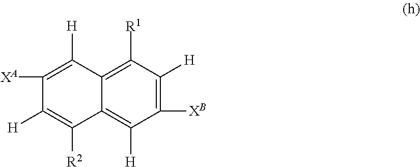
C1([XB])=C([H])C([R1])=C2C(=C1[H])C([R2])=C([H])C([XA])=C2[H]
